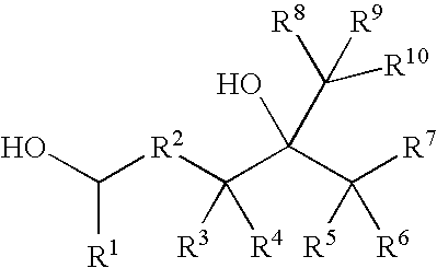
C([R1])(O)[R2]C(C(C([R7])([R5])[R6])(O)C([R9])([R8])[R10])([R3])[R4]
